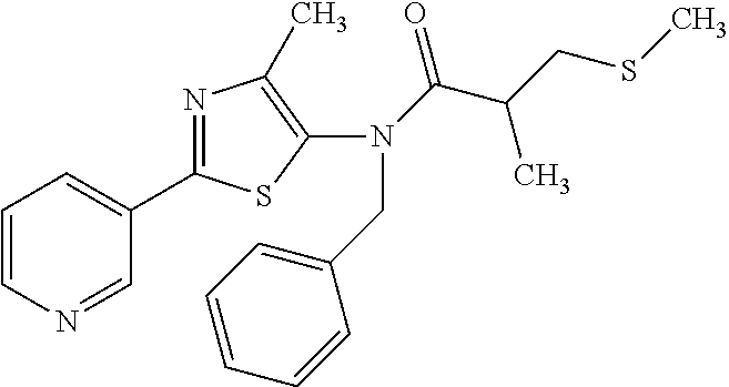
C1=CN=CC(C2=NC(C)=C(N(C(=O)C(CSC)C)CC3=CC=CC=C3)S2)=C1
